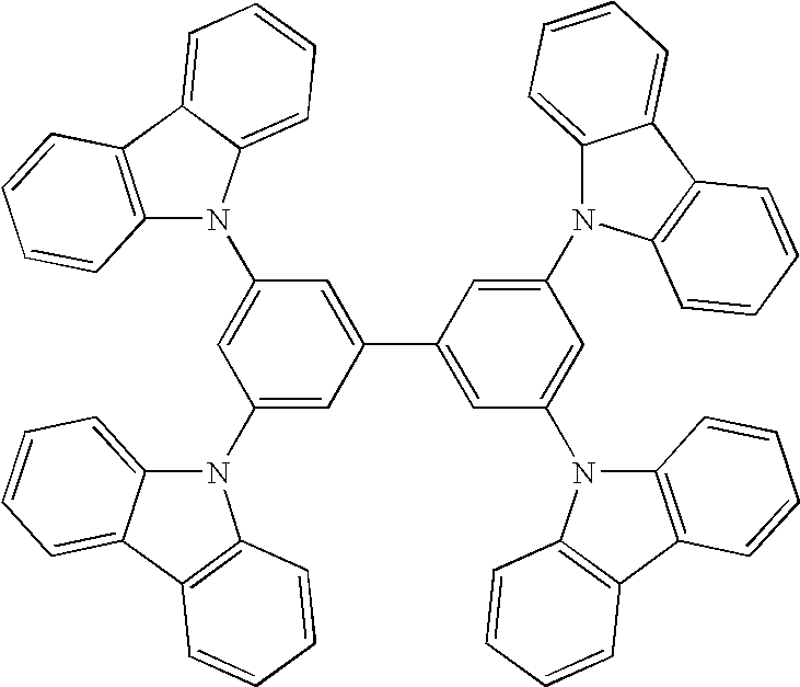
C1(N2C3=CC=CC=C3C3=C2C=CC=C3)=CC(C2=CC(N3C4=C(C5=C3C=CC=C5)C=CC=C4)=CC(N3C4=CC=CC=C4C4=C3C=CC=C4)=C2)=CC(N2C3=C(C4=CC=CC=C24)C=CC=C3)=C1
